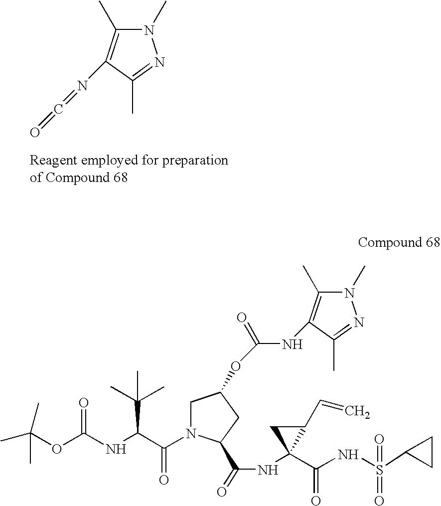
C(=O)=NC1=C(C)N(C)N=C1C.CC(OC(NC(C(N1CC(OC(=O)NC2=C(C)N(C)N=C2C)CC1C(=O)NC1(C(=O)NS(=O)(C2CC2)=O)C(C=C)C1)=O)C(C)(C)C)=O)(C)C
